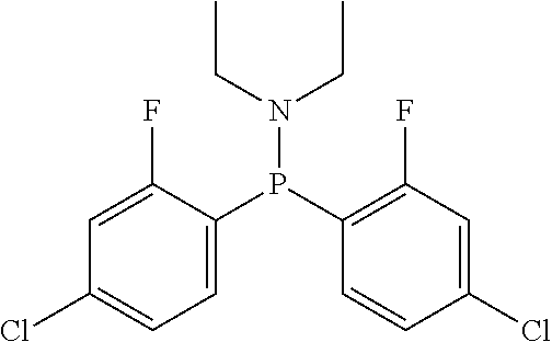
C1(P(C2=CC=C(Cl)C=C2F)N(CC)CC)=C(F)C=C(Cl)C=C1
